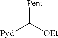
[Pent]C([OEt])[Pyd]
